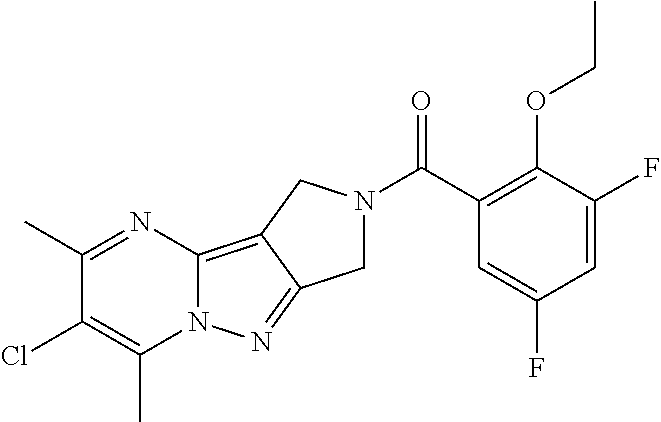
C1(C)=NC2=C3C(=NN2C(C)=C1Cl)CN(C(C1=C(OCC)C(F)=CC(F)=C1)=O)C3
